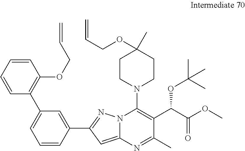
C1=CC(C2=NN3C(=C2)N=C(C)C(C(C(OC)=O)OC(C)(C)C)=C3N2CCC(OCC=C)(C)CC2)=CC(C2=C(OCC=C)C=CC=C2)=C1
